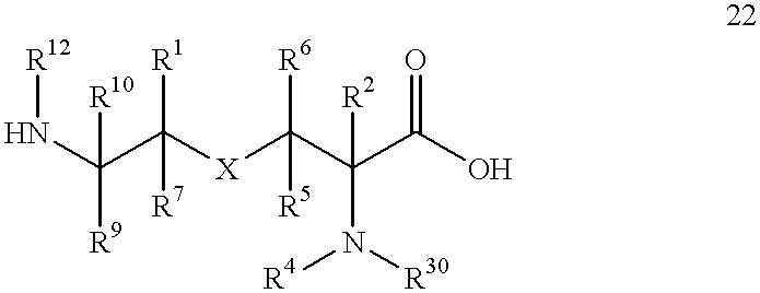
N(C(C([X]C(C(C(O)=O)([R2])N([R4])[R30])([R6])[R5])([R1])[R7])([R10])[R9])[R12]
